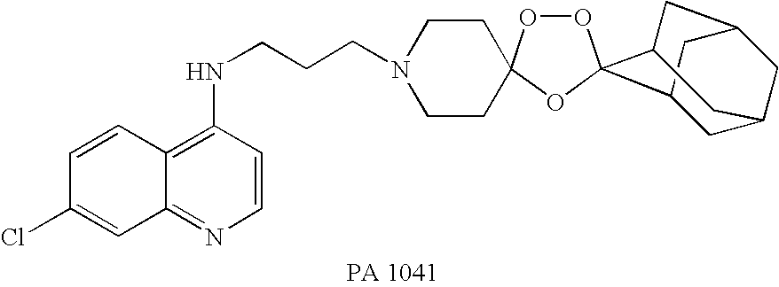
C1=CC(Cl)=CC2=NC=CC(NCCCN3CCC4(CC3)OOC3(O4)C4CC5CC(CC3C5)C4)=C12
